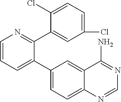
C1=CC=C(C2=CC=C3C(=C2)C(N)=NC=N3)C(C2=CC(Cl)=CC=C2Cl)=N1
